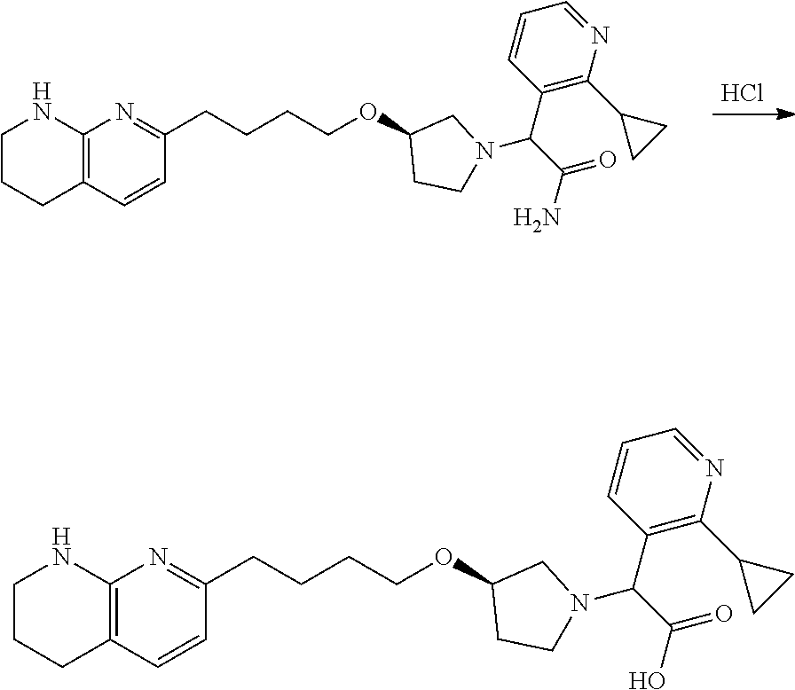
Cl.C12=C(C=CC(CCCCOC3CCN(C(C(N)=O)C4=C(C5CC5)N=CC=C4)C3)=N1)CCCN2.C12=C(C=CC(CCCCOC3CCN(C(C(O)=O)C4=C(C5CC5)N=CC=C4)C3)=N1)CCCN2
